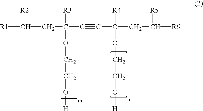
[R1]C([R2])CC([R3])(OCCO[H])C#CC(OCCO[H])([R4])CC([R5])[R6]
